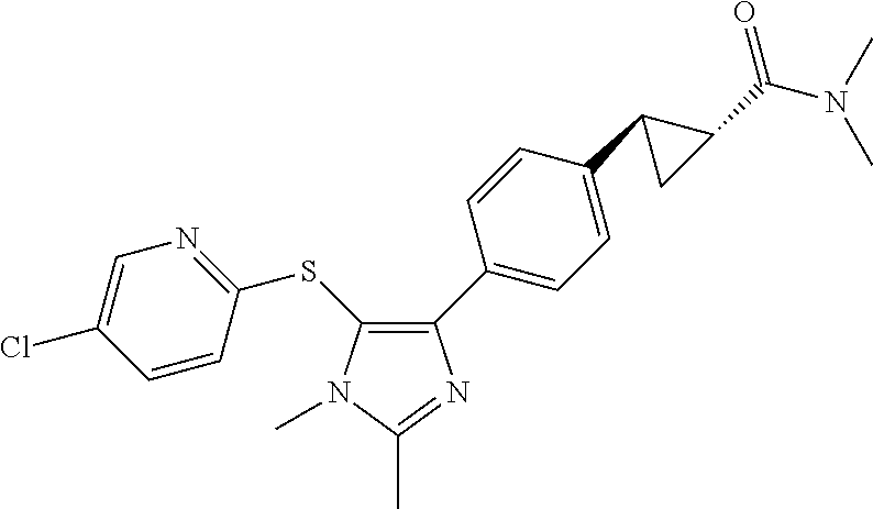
C1(C2=CC=C(C3C(C(=O)N(C)C)C3)C=C2)=C(SC2=NC=C(Cl)C=C2)N(C)C(C)=N1
